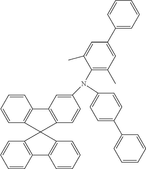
C1(C2=CC=CC=C2)=CC=C(N(C2=C(C)C=C(C3=CC=CC=C3)C=C2C)C2=CC3=C(C=C2)C2(C4=C3C=CC=C4)C3=C(C=CC=C3)C3=C2C=CC=C3)C=C1
